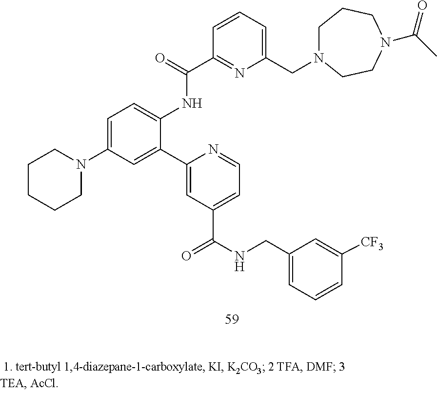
C1=C(N2CCCCC2)C=C(C2=CC(C(NCC3=CC=CC([CF3])=C3)=O)=CC=N2)C(NC(C2=NC(CN3CCCN(C(C)=O)CC3)=CC=C2)=O)=C1
